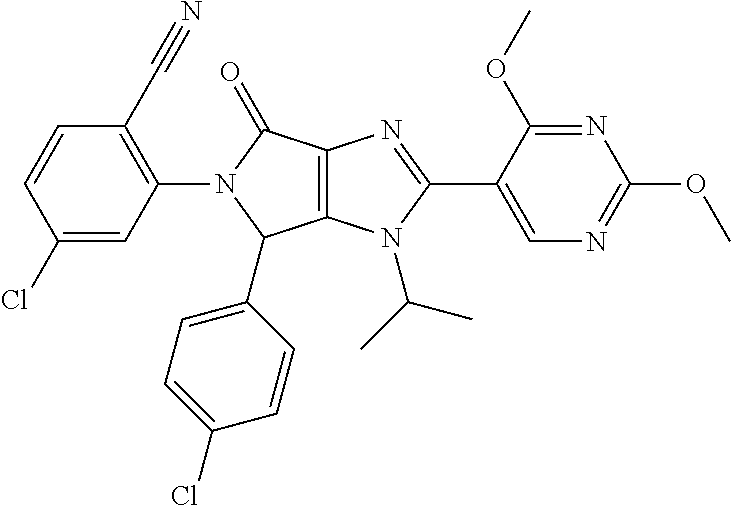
C12=C(N(C(C)C)C(C3=CN=C(OC)N=C3OC)=N1)C(C1=CC=C(Cl)C=C1)N(C1=C(C#N)C=CC(Cl)=C1)C2=O
